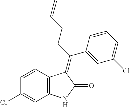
C1=CC2=C(C=C1Cl)NC(=O)C2=C(CCC=C)C1=CC(Cl)=CC=C1
